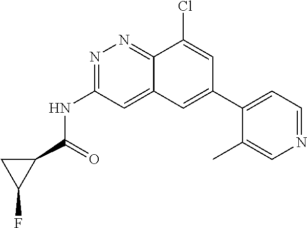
N1=C(NC(=O)C2CC2F)C=C2C(=N1)C(Cl)=CC(C1=CC=NC=C1C)=C2
